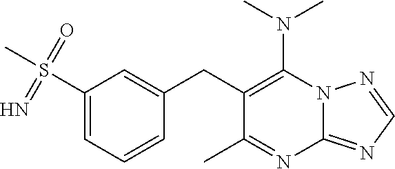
N12C(=NC=N1)N=C(C)C(CC1=CC(S(C)(=O)=N)=CC=C1)=C2N(C)C
